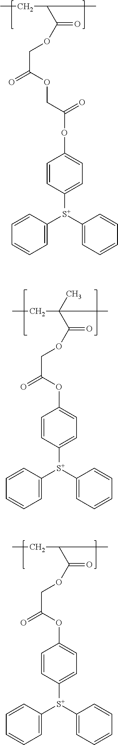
CCC(C(OCC(=O)OC1=CC=C([S+](C2=CC=CC=C2)C2=CC=CC=C2)C=C1)=O)(C)C.CCC(C(OCC(=O)OCC(OC1=CC=C([S+](C2=CC=CC=C2)C2=CC=CC=C2)C=C1)=O)=O)C.CCC(C(OCC(=O)OC1=CC=C([S+](C2=CC=CC=C2)C2=CC=CC=C2)C=C1)=O)C
